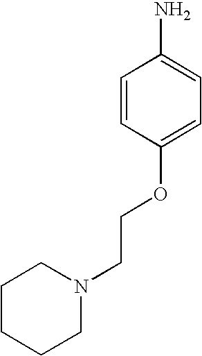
C1=CC(OCCN2CCCCC2)=CC=C1N
